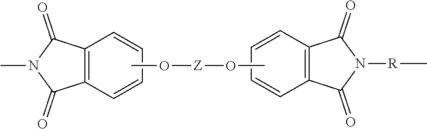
C12=C(C=CC=C1)C(=O)N(C)C2=O.CO[Z]OC.C1=CC2=C(C=C1)C(=O)N([R]C)C2=O
